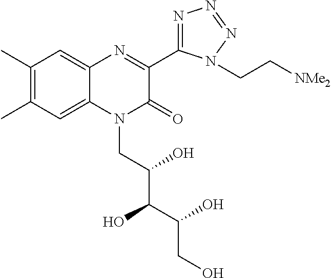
C1(C)=C(C)C=C2C(=C1)N=C(C1=NN=NN1CC[NMe2])C(=O)N2CC(C(C(CO)O)O)O
